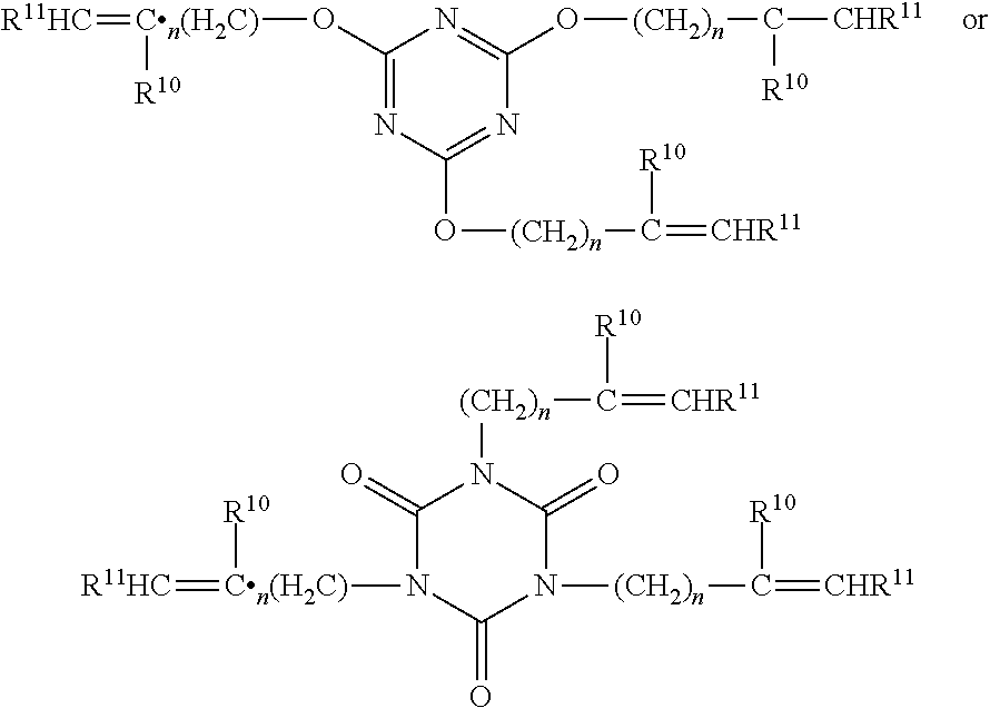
C1(O[Cn(H2C)](=[R11HC])[R10])=NC(O[(CH2)n]C([R10])=[CHR11])=NC(O[(CH2)n]C([CHR11])[R10])=N1.C1(=O)N([Cn(H2C)]([R10])=[R11HC])C(=O)N([(CH2)n]C(=[CHR11])[R10])C(=O)N1[(CH2)n]C(=[CHR11])[R10]
